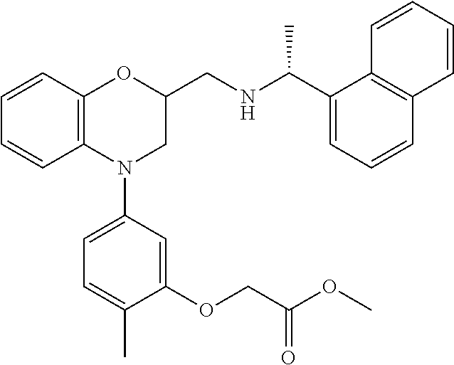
C1=CC2=C(C=C1)N(C1=CC=C(C)C(OCC(OC)=O)=C1)CC(CNC(C1=CC=CC3=C1C=CC=C3)C)O2
